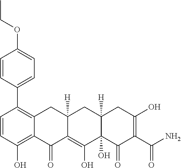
C1=CC(O)=C2C(=C1C1=CC=C(OCC)C=C1)CC1([H])C(=C(O)C3(O)C([H])(C1)CC(O)=C(C(N)=O)C3=O)C2=O
